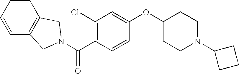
C(C1=C(Cl)C=C(OC2CCN(C3CCC3)CC2)C=C1)(=O)N1CC2=C(C=CC=C2)C1
